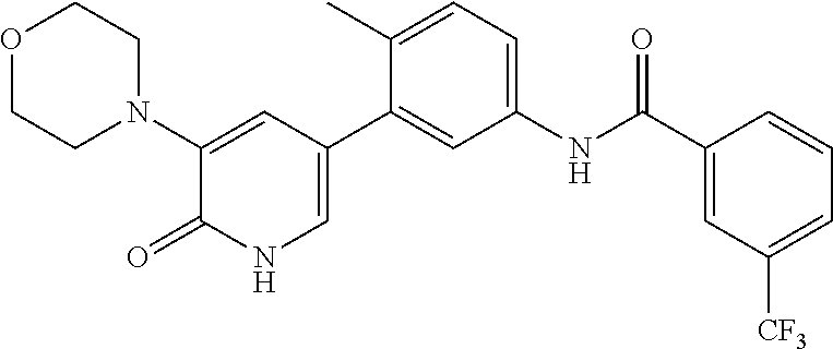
O1CCN(C2=CC(C3=CC(NC(C4=CC([CF3])=CC=C4)=O)=CC=C3C)=CNC2=O)CC1
